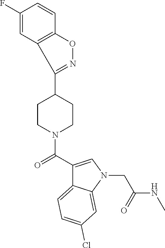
C1CN(C(C2=CN(CC(NC)=O)C3=CC(Cl)=CC=C23)=O)CCC1C1=NOC2=C1C=C(F)C=C2
